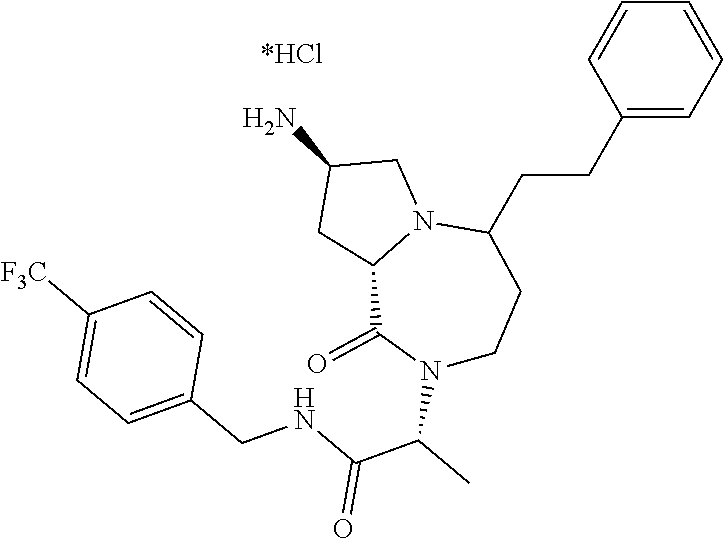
C1([F3C])=CC=C(CNC(C(C)N2C(=O)C3N(CC(N)C3)C(CCC3=CC=CC=C3)CC2)=O)C=C1
